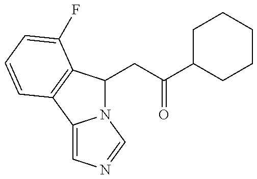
N12C(CC(=O)C3CCCCC3)C3=C(C1=CN=C2)C=CC=C3F
